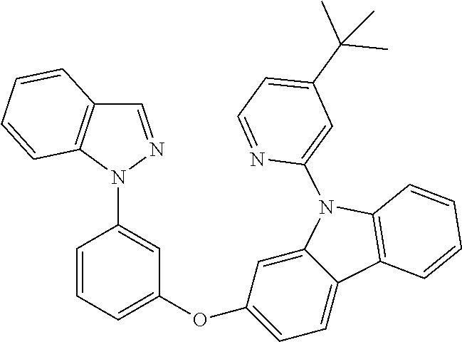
C1=CC=C(OC2=CC=C3C(=C2)N(C2=CC(C(C)(C)C)=CC=N2)C2=C3C=CC=C2)C=C1N1N=CC2=C1C=CC=C2
